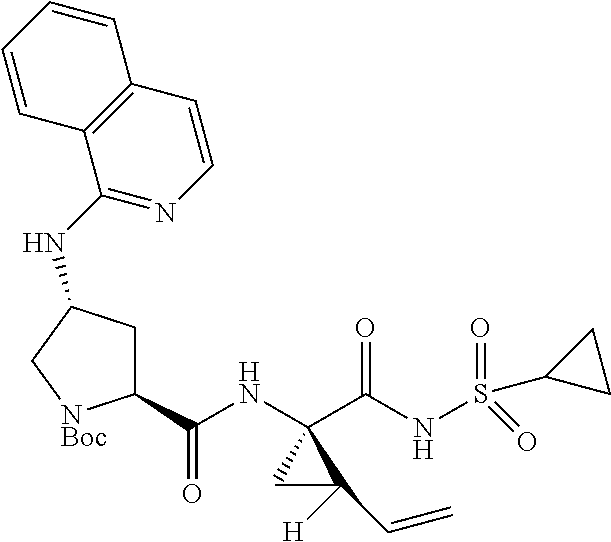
C1(C(NC2(C(NS(=O)(=O)C3CC3)=O)CC2([H])C=C)=O)CC(NC2=NC=CC3=C2C=CC=C3)C[NBoc]1
